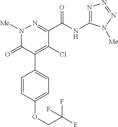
C1(C(NC2=NN=NN2[Me])=O)=NN([Me])C(=O)C(C2=CC=C(OCC(F)(F)F)C=C2)=C1Cl
